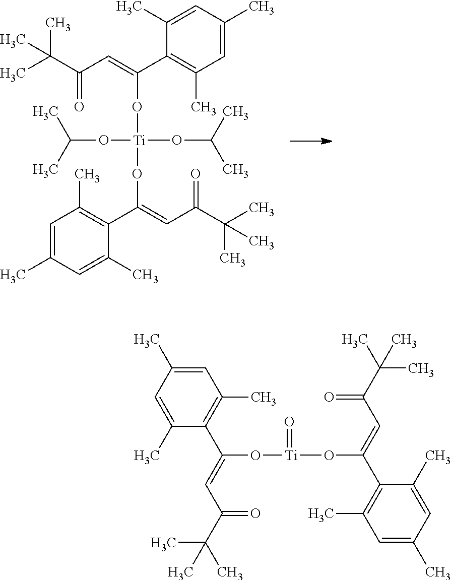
O([Ti](OC(C1=C(C)C=C(C)C=C1C)=CC(C(C)(C)C)=O)(OC(C)C)OC(C1=C(C)C=C(C)C=C1C)=CC(C(C)(C)C)=O)C(C)C.O([Ti](=O)OC(=CC(C(C)(C)C)=O)C1=C(C)C=C(C)C=C1C)C(=CC(C(C)(C)C)=O)C1=C(C)C=C(C)C=C1C
